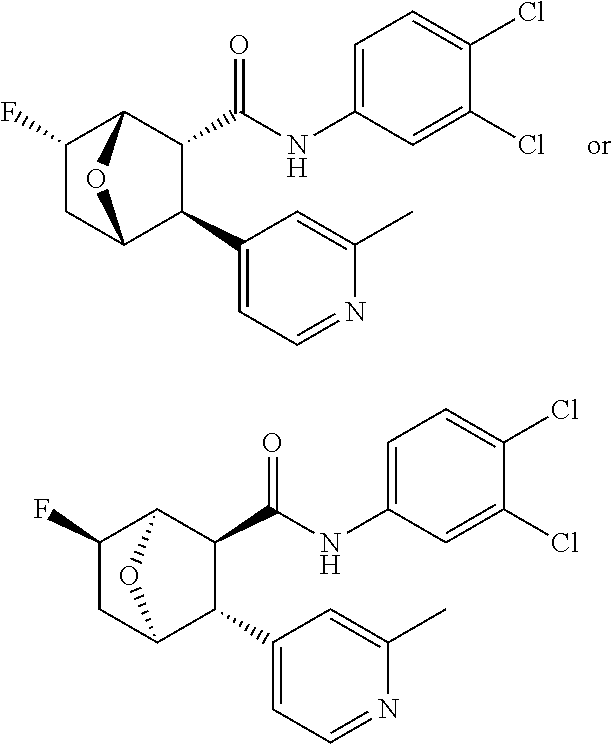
C1(Cl)=CC(NC(=O)C2C(C3=CC=NC(C)=C3)C3CC(F)C2O3)=CC=C1Cl.C1(Cl)=CC(NC(=O)C2C(C3=CC=NC(C)=C3)C3CC(F)C2O3)=CC=C1Cl
